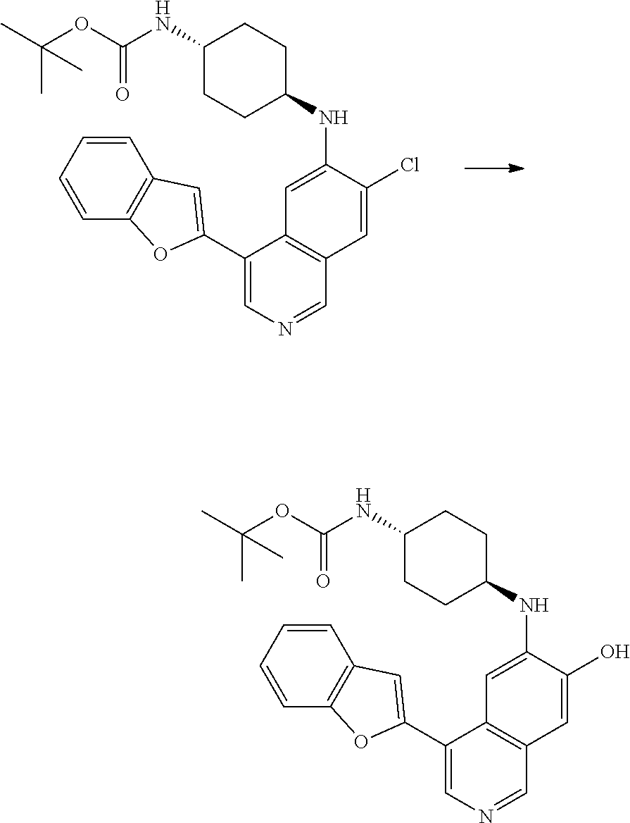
C1=C(Cl)C(NC2CCC(NC(=O)OC(C)(C)C)CC2)=CC2=C1C=NC=C2C1=CC2=C(C=CC=C2)O1.C1=C(O)C(NC2CCC(NC(=O)OC(C)(C)C)CC2)=CC2=C1C=NC=C2C1=CC2=C(C=CC=C2)O1
